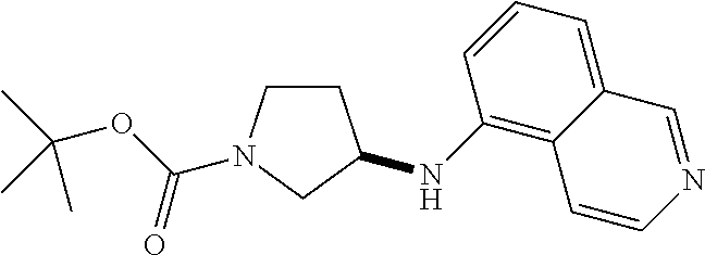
C1CC(NC2=C3C(=CC=C2)C=NC=C3)CN1C(OC(C)(C)C)=O
